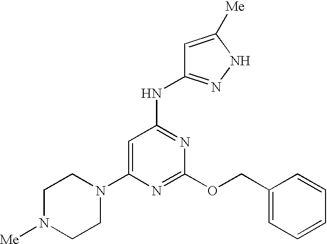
C1=C(N2CCN([Me])CC2)N=C(OCC2=CC=CC=C2)N=C1NC1=NNC([Me])=C1
